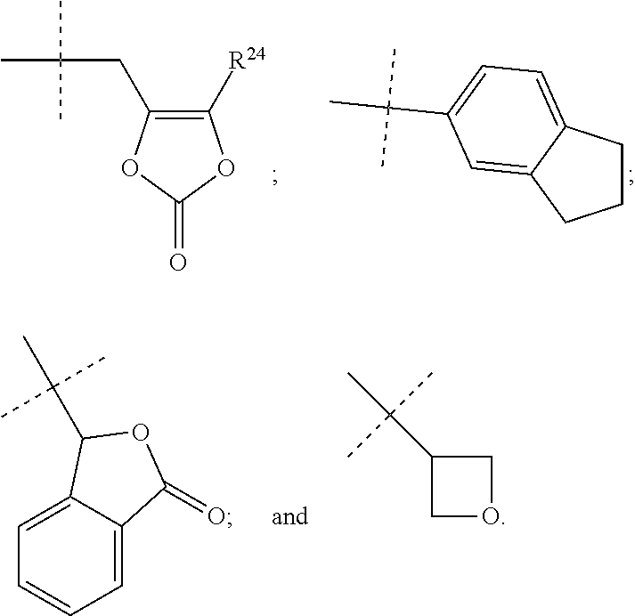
C1([R24])=C(CC(C)(C)C)OC(=O)O1.C1CC2=CC=C(C(C)(C)C)C=C2C1.C1=C2C(=CC=C1)C(C(C)(C)C)OC2=O.C1OCC1C(C)(C)C
